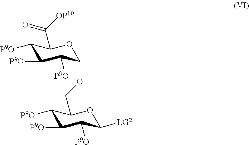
C1([P9O])C([P9O])C([P9O])C(OCC2C([P9O])C([P9O])C([P9O])C([LG2])O2)OC1C([OP10])=O
